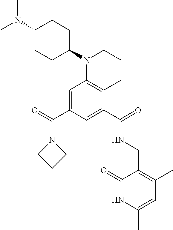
C1=C(C(=O)N2CCC2)C=C(C(=O)NCC2=C(C)C=C(C)NC2=O)C(C)=C1N(C1CCC(N(C)C)CC1)CC
